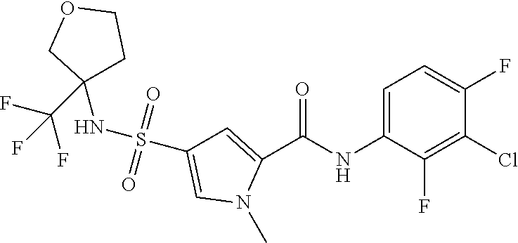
S(C1=CN(C)C(C(NC2=CC=C(F)C(Cl)=C2F)=O)=C1)(=O)(=O)NC1(C(F)(F)F)CCOC1
